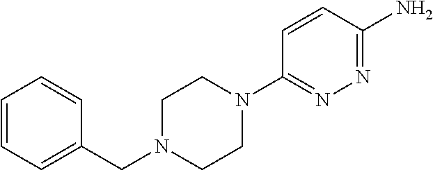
C1(N2CCN(CC3=CC=CC=C3)CC2)=NN=C(N)C=C1
